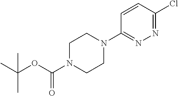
C1N(C(OC(C)(C)C)=O)CCN(C2=NN=C(Cl)C=C2)C1
